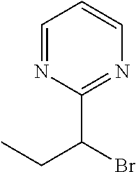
C1=NC(C(CC)Br)=NC=C1
